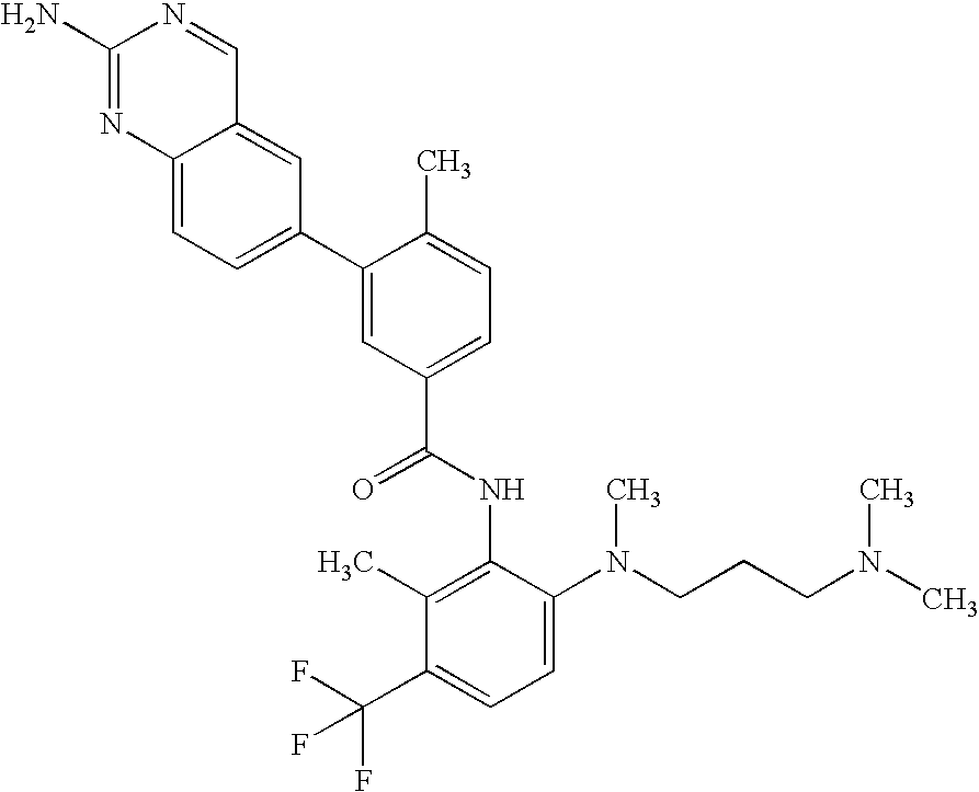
C12=CC=C(C3=CC(C(=O)NC4=C(C)C(C(F)(F)F)=CC=C4N(CCCN(C)C)C)=CC=C3C)C=C1C=NC(N)=N2
